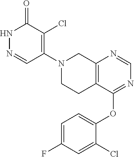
N1=C(OC2=CC=C(F)C=C2Cl)C2=C(N=C1)CN(C1=C(Cl)C(=O)NN=C1)CC2
